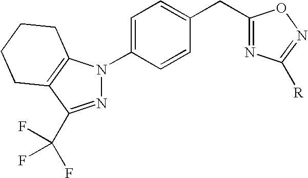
N1=C(C(F)(F)F)C2=C(N1C1=CC=C(CC3=NC([R])=NO3)C=C1)CCCC2
